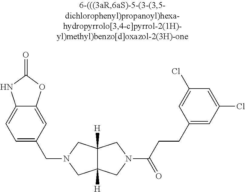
C12=CC=C(CN3CC4([H])C([H])(C3)CN(C(=O)CCC3=CC(Cl)=CC(Cl)=C3)C4)C=C1OC(=O)N2
